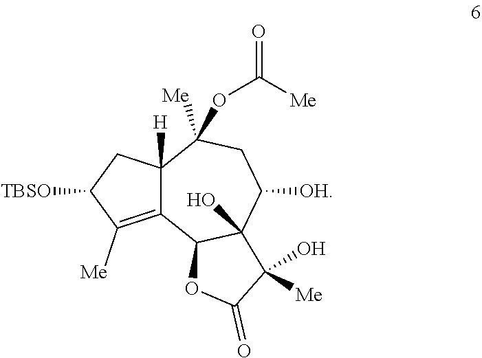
C12=C([Me])C([TBSO])CC1([H])C(OC(=O)[Me])([Me])CC([OH])C1(O)C2OC(=O)C1(O)[Me]
